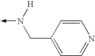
N(->C)([H])CC1=CC=NC=C1
